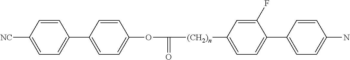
C1(C2=CC=C(OC([(CH2)n]C3=CC=C(C4=CC=C(N)C=C4)C(F)=C3)=O)C=C2)=CC=C([NC])C=C1
